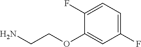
NCCOC1=CC(F)=CC=C1F
